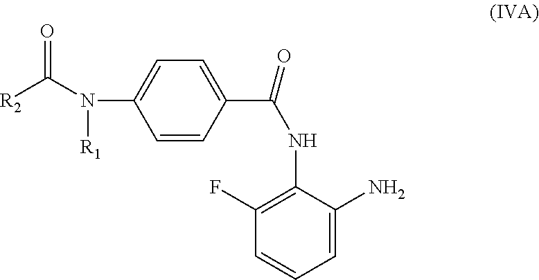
[R2]C(N(C1=CC=C(C(NC2=C(F)C=CC=C2N)=O)C=C1)[R1])=O
